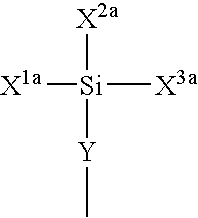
[X1a][Si]([X3a])([X2a])[Y]C
